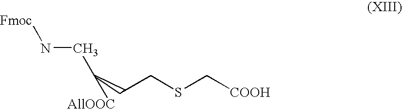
C(CCSC[COOH])(CN[Fmoc])[AllOOC]
